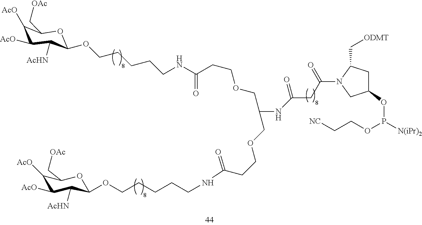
C1([AcO])C([AcO])C([AcHN])C(OCCCCCNC(CCOCC(NC(CC(N2CC(OP([N(iPr)2])OCC[NC])CC2C[ODMT])=O)=O)COCCC(NCCCCCOC2C([AcHN])C([AcO])C([AcO])C(C[OAc])O2)=O)=O)OC1C[OAc]
